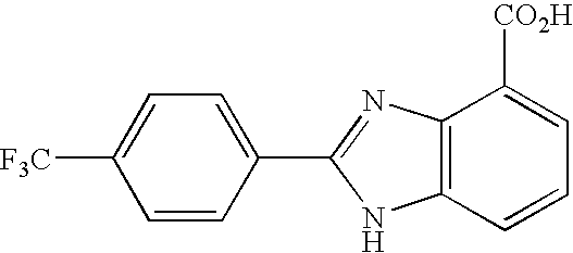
C1=C(C2=NC3=C(N2)C=CC=C3[CO2H])C=CC([F3C])=C1
